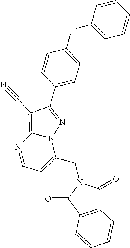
C12=C(C#N)C(C3=CC=C(OC4=CC=CC=C4)C=C3)=NN1C(CN1C(=O)C3=C(C1=O)C=CC=C3)=CC=N2
